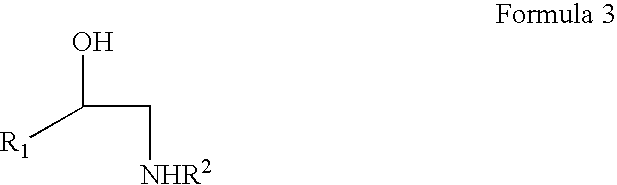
OC(C[NHR2])[R1]
